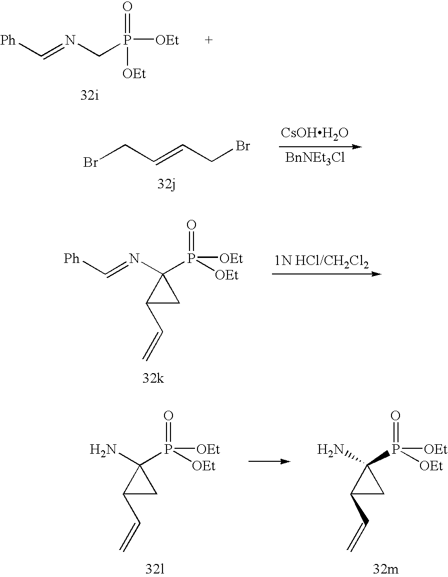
[Ph]C=NCP([OEt])(=O)[OEt].BrCC=CCBr.[CsOHH2O].C1(C=C)CC1(N=C[Ph])P([OEt])([OEt])=O.C1(C=C)CC1(N)P([OEt])(=O)[OEt].C1(C=C)CC1(N)P([OEt])(=O)[OEt]
